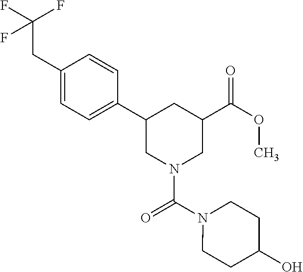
C1(CC(F)(F)F)=CC=C(C2CN(C(=O)N3CCC(O)CC3)CC(C(=O)OC)C2)C=C1
